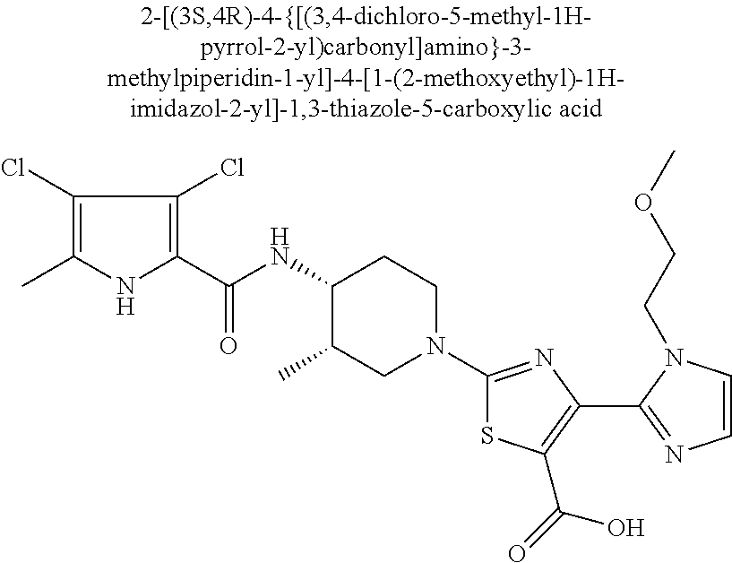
C1(NC(C2=C(Cl)C(Cl)=C(C)N2)=O)C(C)CN(C2=NC(C3=NC=CN3CCOC)=C(C(=O)O)S2)CC1
